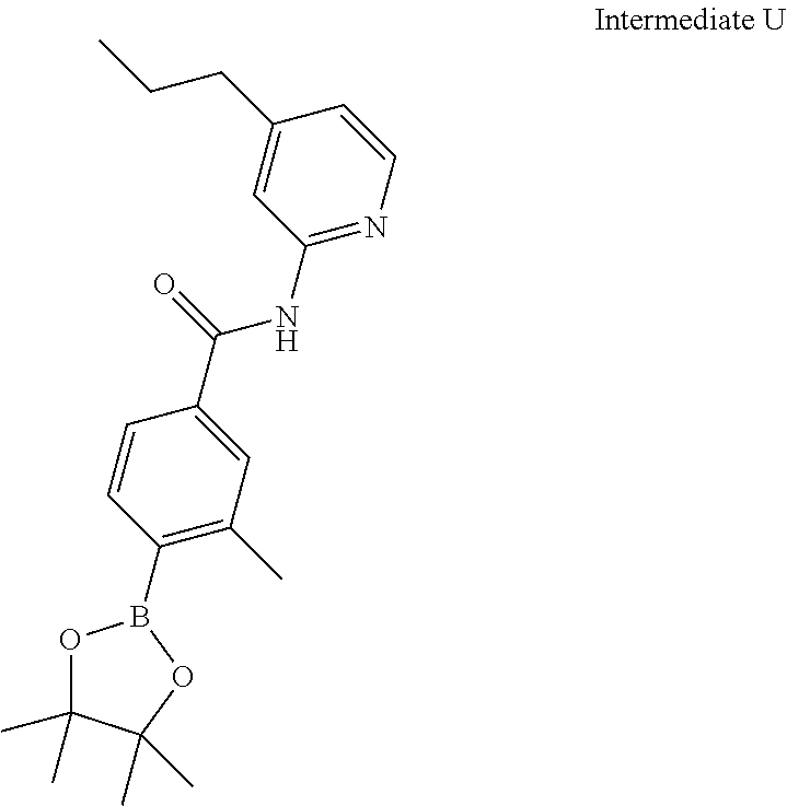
O1C(C)(C)C(C)(C)OB1C1=C(C)C=C(C(=O)NC2=NC=CC(CCC)=C2)C=C1
